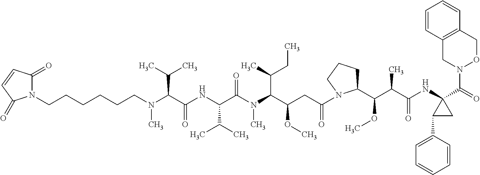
N(C(C(NC(C(N(C(C(CC(=O)N1C(C(C(C(NC2(C(=O)N3OCC4=C(C3)C=CC=C4)C(C3=CC=CC=C3)C2)=O)C)OC)CCC1)OC)C(C)CC)C)=O)C(C)C)=O)C(C)C)(C)CCCCCCN1C(=O)C=CC1=O
